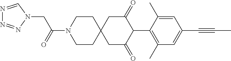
C1CN(C(=O)CN2N=NN=C2)CCC12CC(=O)C(C1=C(C)C=C(C#CC)C=C1C)C(=O)C2
